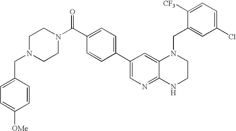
C1=C(CN2CCN(C(C3=CC=C(C4=CN=C5C(=C4)N(CC4=CC(Cl)=CC=C4[CF3])CCN5)C=C3)=O)CC2)C=CC([OMe])=C1
